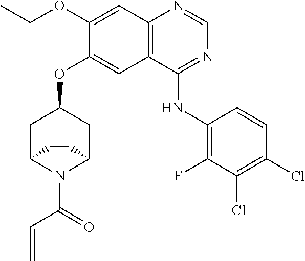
N1(C(C=C)=O)C2CC(OC3=CC4=C(N=CN=C4NC4=C(F)C(Cl)=C(Cl)C=C4)C=C3OCC)CC1CC2
